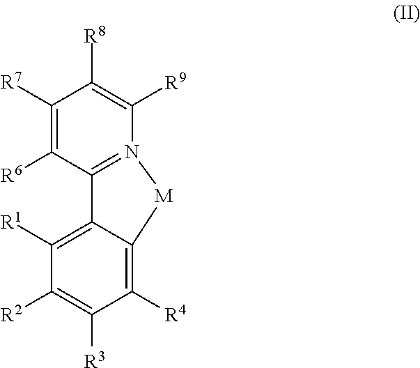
C1([R4])=C2C(=C([R1])C([R2])=C1[R3])C1=N(C([R9])=C([R8])C([R7])=C1[R6])[M]2
